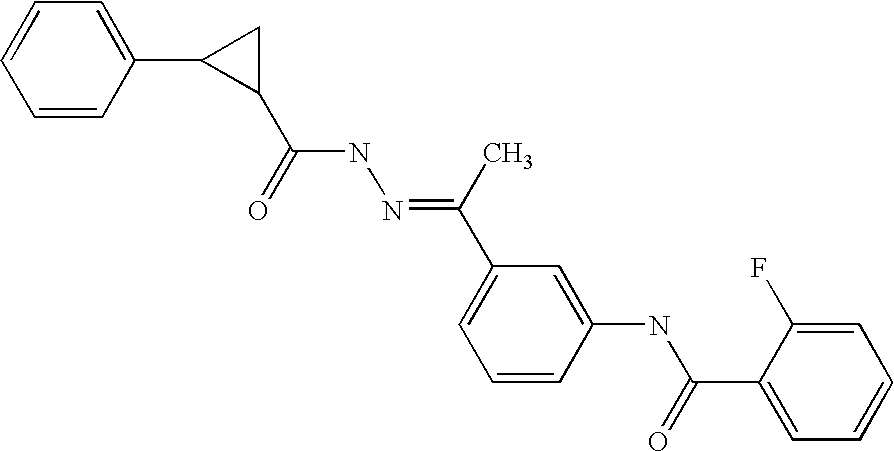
C1=CC(C2C(C(NN=C(C)C3=CC=CC(NC(=O)C4=CC=CC=C4F)=C3)=O)C2)=CC=C1
